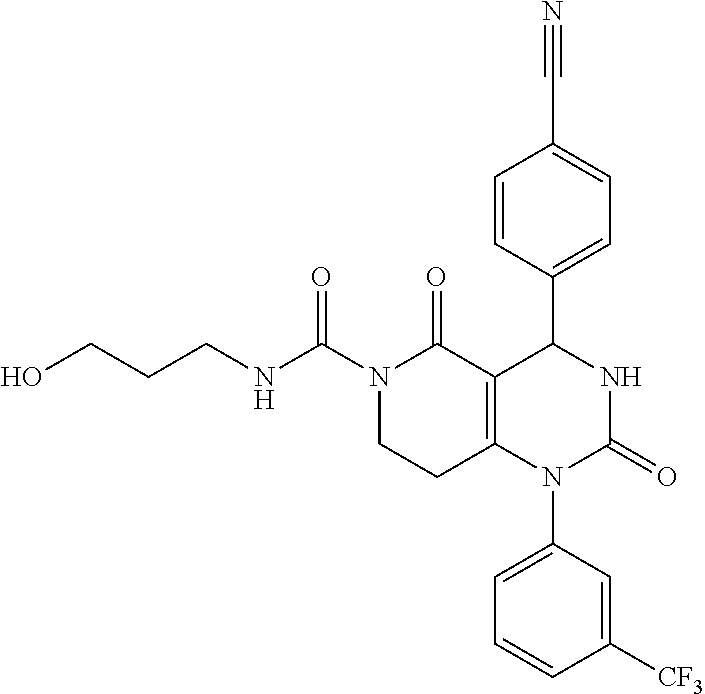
OCCCNC(N1CCC2=C(C1=O)C(C1=CC=C(C#N)C=C1)NC(=O)N2C1=CC=CC([CF3])=C1)=O
